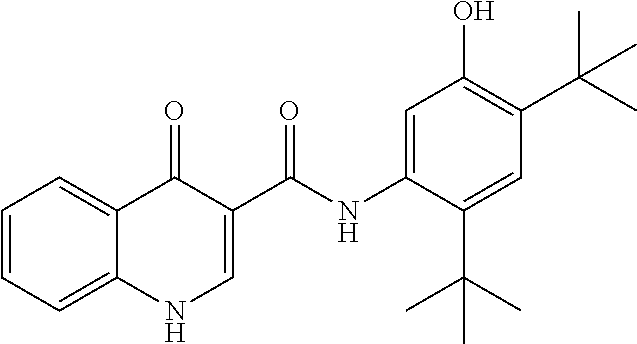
C1=C2C(=CC=C1)C(=O)C(C(=O)NC1=CC(O)=C(C(C)(C)C)C=C1C(C)(C)C)=CN2
